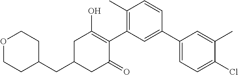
C1(CC2CC(=O)C(C3=C(C)C=CC(C4=CC=C(Cl)C(C)=C4)=C3)=C(O)C2)CCOCC1
